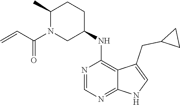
C1(C)N(C(C=C)=O)CC(NC2=C3C(=NC=N2)NC=C3CC2CC2)CC1
